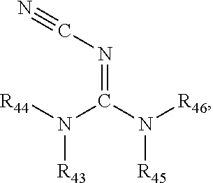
[R46]N(C(N([R44])[R43])=NC#N)[R45]
